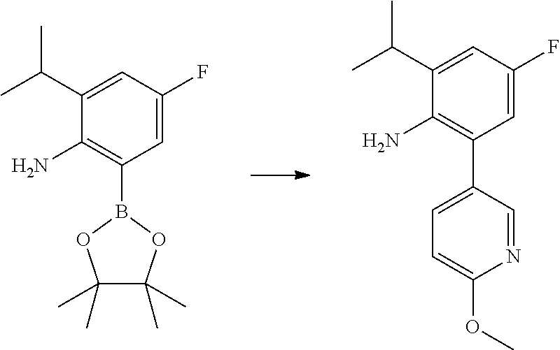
C1(C(C)C)=CC(F)=CC(B2OC(C)(C)C(C)(C)O2)=C1N.C1(C(C)C)=CC(F)=CC(C2=CC=C(OC)N=C2)=C1N
